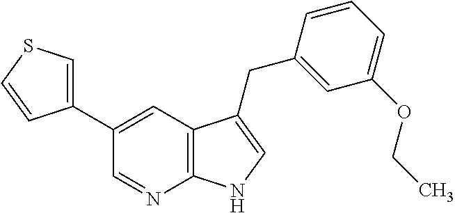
C1(C2=CSC=C2)=CC2=C(N=C1)NC=C2CC1=CC(OCC)=CC=C1
